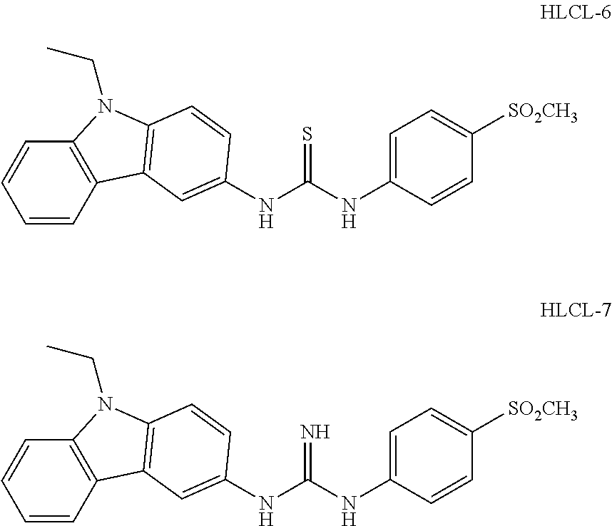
C1=CC2=C(C=C1)N(CC)C1=C2C=C(NC(NC2=CC=C([SO2CH3])C=C2)=S)C=C1.C1=CC2=C(C=C1)N(CC)C1=C2C=C(NC(NC2=CC=C([SO2CH3])C=C2)=N)C=C1
